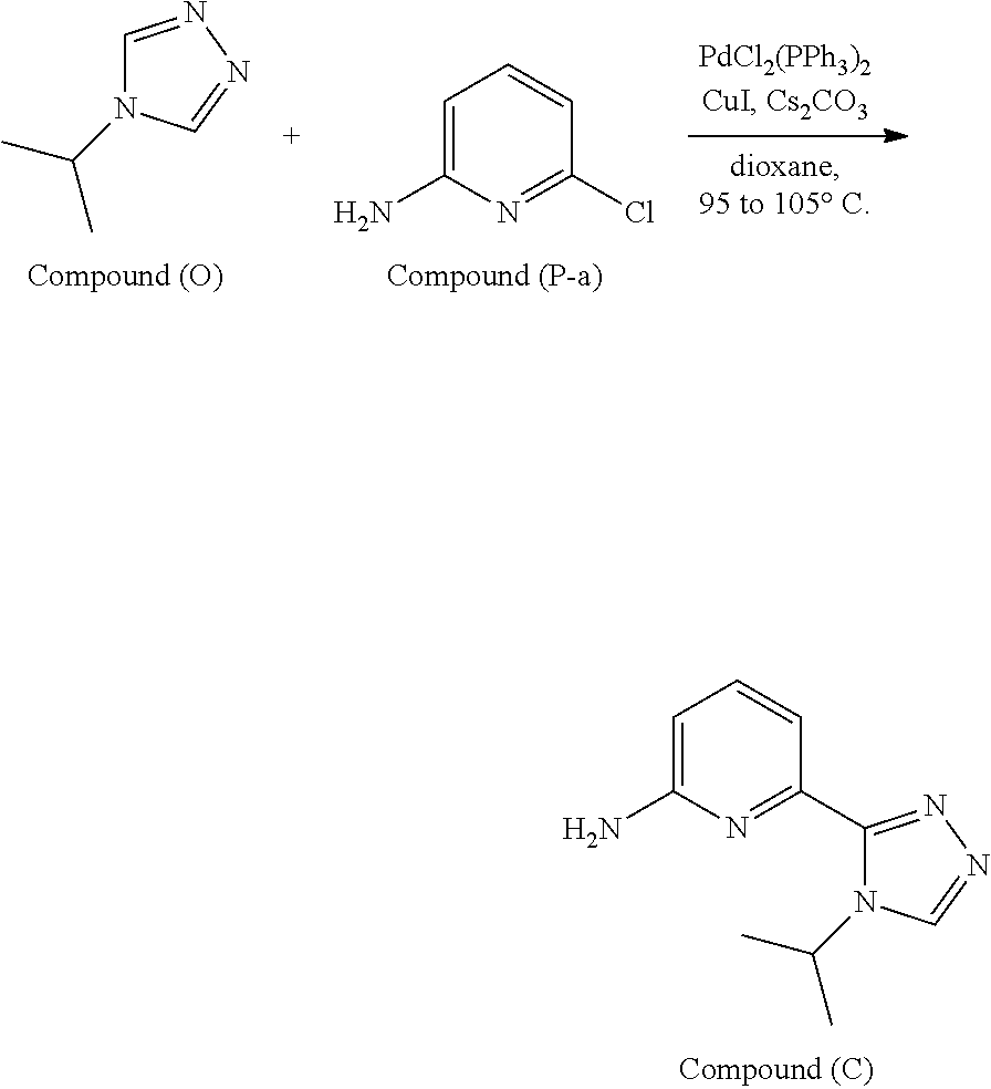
C1=CC=C(N)N=C1Cl.C1=NN=CN1C(C)C.C1=C(N)N=C(C2=NN=CN2C(C)C)C=C1
